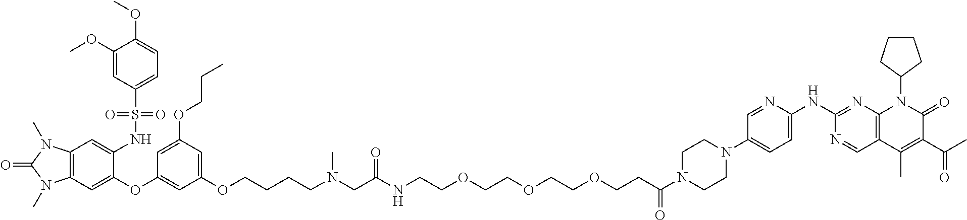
C12=C(C=C(OC3=CC(OCCCCN(C)CC([N H]CCOCCOCCOCCC(N4CCN(C5=CC=C(NC6=NC7=C(C=N6)C(C)=C(C(C)=O)C(=O)N7C6CCCC6)N=C5)CC4)=O)=O)=CC(OCCC)=C3)C(NS(C3=CC=C(OC)C(OC)=C3)(=O)=O)=C1)N(C)C(=O)N2C
